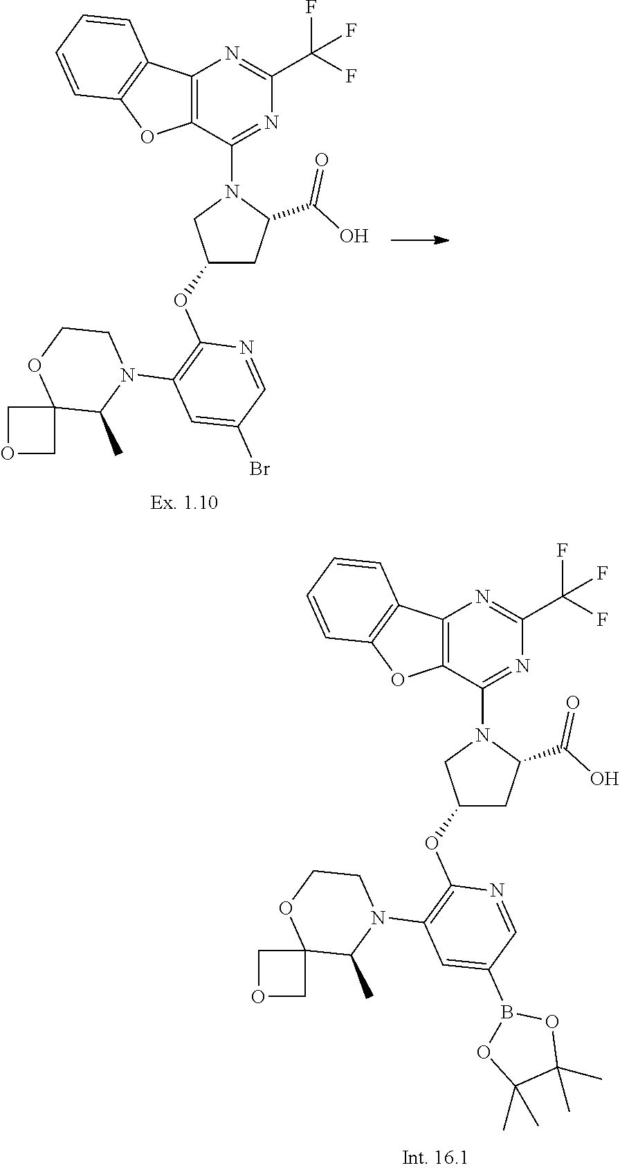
C12=C(C(N3CC(OC4=C(N5CCOC6(C5C)COC6)C=C(B5OC(C)(C)C(C)(C)O5)C=N4)CC3C(O)=O)=NC(C(F)(F)F)=N1)OC1=C2C=CC=C1.C12=C(C(N3CC(OC4=C(N5CCOC6(C5C)COC6)C=C(Br)C=N4)CC3C(O)=O)=NC(C(F)(F)F)=N1)OC1=C2C=CC=C1
